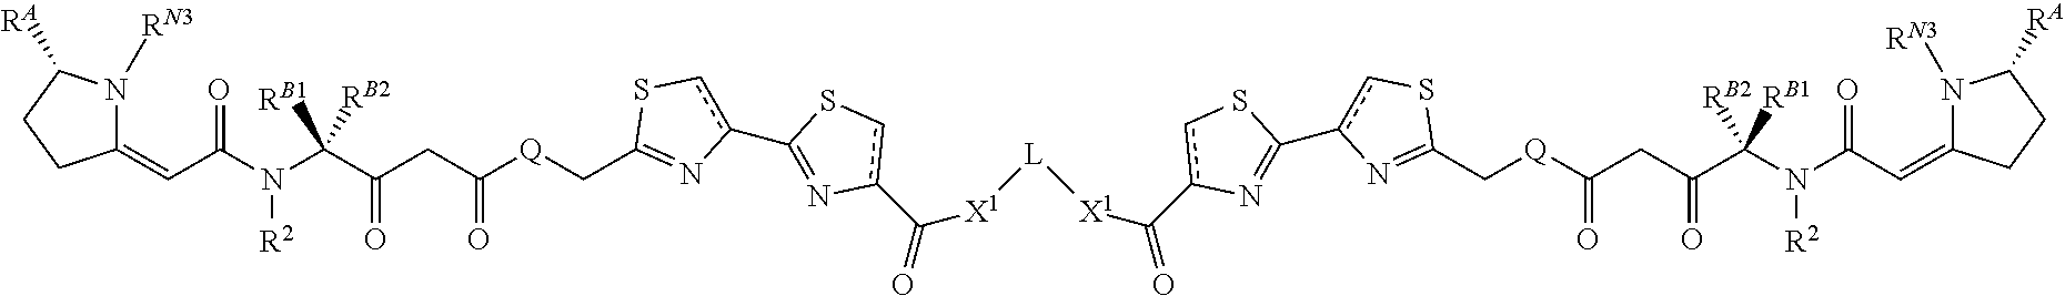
C1(=CC(N(C(C(CC(=O)[Q]CC2=Nc(C3=Nc(C([X1][L][X1]C(c4cSC(c5cSC(C[Q]C(CC(C(N(C(C=C6CCC([RA])N6[RN3])=O)[R2])([RB2])[RB1])=O)=O)=N5)=N4)=O)=O)cS3)cS2)=O)([RB2])[RB1])[R2])=O)N([RN3])C([RA])CC1
